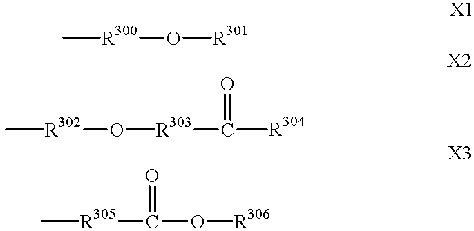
C[R300]O[R301].C[R302]O[R303]C([R304])=O.C[R305]C(O[R306])=O
